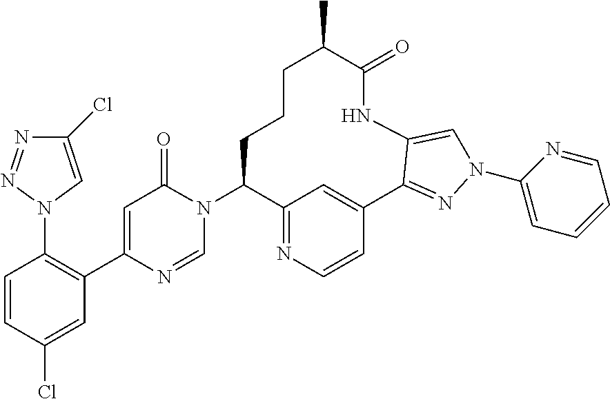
C12=NC=CC(=C1)C1=NN(C3=CC=CC=N3)C=C1NC(=O)C(C)CCCC2N1C(=O)C=C(C2=C(N3C=C(Cl)N=N3)C=CC(Cl)=C2)N=C1
